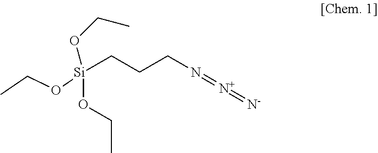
C(CCN=[N+]=[N-])[Si](OCC)(OCC)OCC
